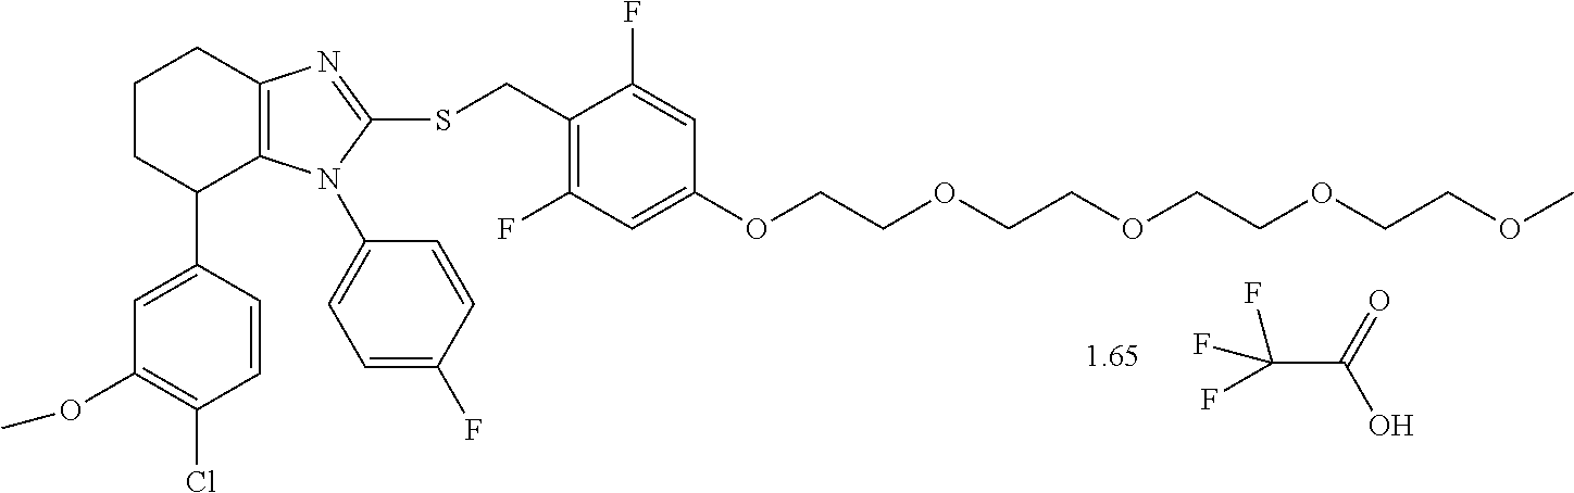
C(C(O)=O)(F)(F)F.C1(CSC2=NC3=C(C(C4=CC(OC)=C(Cl)C=C4)CCC3)N2C2=CC=C(F)C=C2)=C(F)C=C(OCCOCCOCCOCCOC)C=C1F
